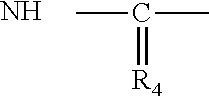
N.CC(C)=[R4]
